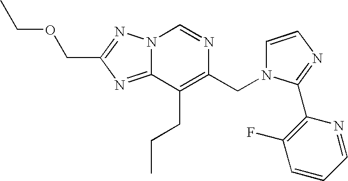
N12C(=NC(COCC)=N1)C(CCC)=C(CN1C=CN=C1C1=C(F)C=CC=N1)N=C2
